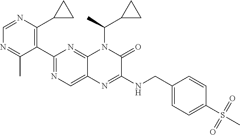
C1=NC(C2CC2)=C(C2=NC=C3C(=N2)N(C(C)C2CC2)C(=O)C(NCC2=CC=C(S(C)(=O)=O)C=C2)=N3)C(C)=N1
